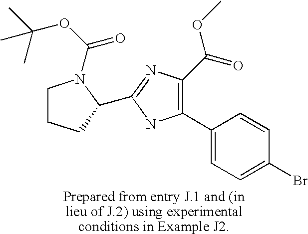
C1CCC(C2=NC(C(=O)OC)=C(C3=CC=C(Br)C=C3)N2)N1C(OC(C)(C)C)=O
